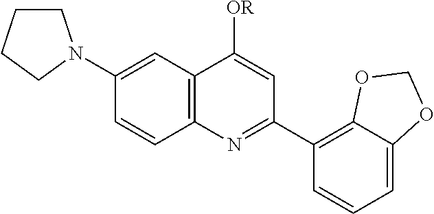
C12=C(C=C(N3CCCC3)C=C1)C([OR])=CC(C1=C3C(=CC=C1)OCO3)=N2
